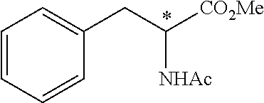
C1=CC=CC(CC([CO2Me])[NHAc])=C1
